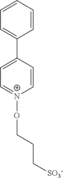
C1(C2=CC=[N+](OCCC[SO3-])C=C2)=CC=CC=C1
